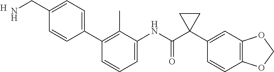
C1=CC=C(NC(C2(C3=CC4=C(C=C3)OCO4)CC2)=O)C(C)=C1C1=CC=C(CN)C=C1.[H]
